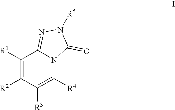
C1([R1])=C([R2])C([R3])=C([R4])N2C1=NN([R5])C2=O
